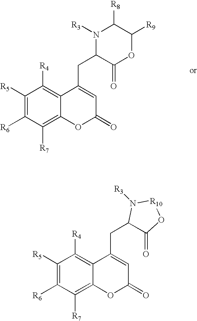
C1([R5])=C([R6])C([R7])=C2C(=C1[R4])C(CC1C(=O)OC([R9])C([R8])N1[R3])=CC(=O)O2.C1([R5])=C([R6])C([R7])=C2C(=C1[R4])C(CC1C(=O)O[R10]N1[R3])=CC(=O)O2
